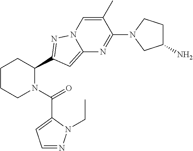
C1CCN(C(=O)C2=CC=NN2CC)C(C2=NN3C(=C2)N=C(N2CC(N)CC2)C(C)=C3)C1
